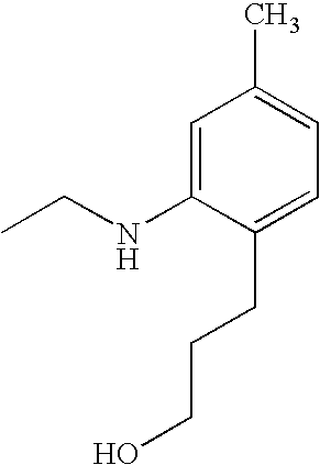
C1=C(NCC)C(CCCO)=CC=C1C
